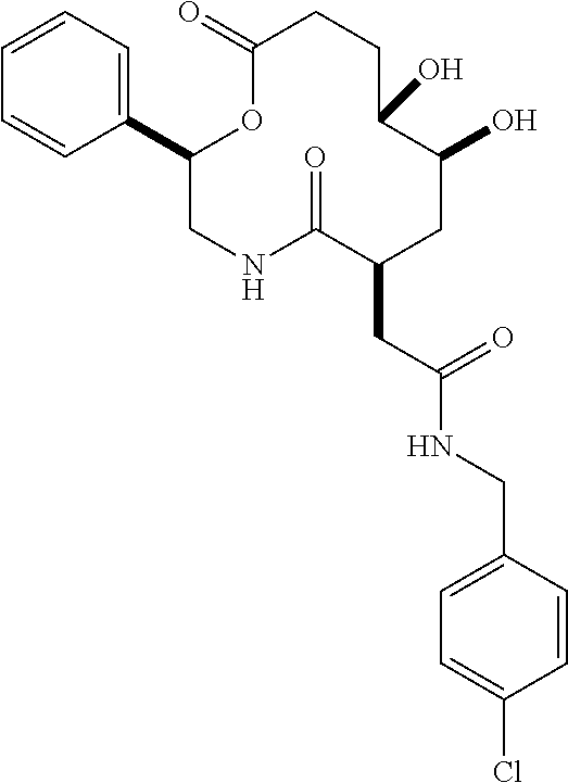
C1(C2=CC=CC=C2)CNC(=O)C(CC(NCC2=CC=C(Cl)C=C2)=O)CC(O)C(O)CCC(=O)O1
